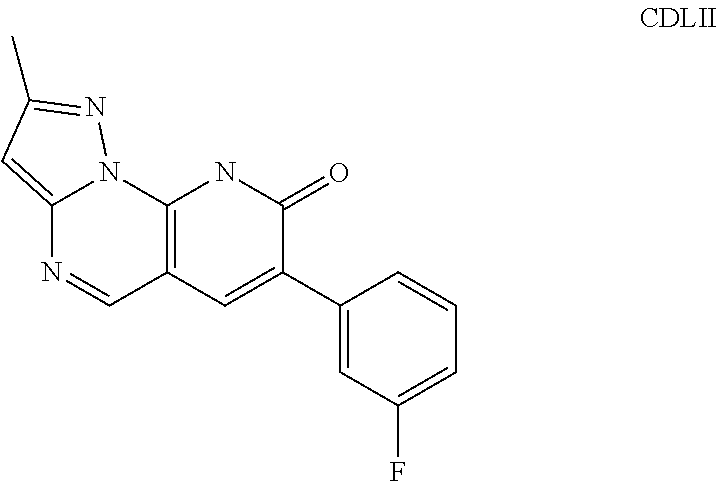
C12=CC(C)=NN1C1=C(C=N2)C=C(C2=CC(F)=CC=C2)C(=O)N1
